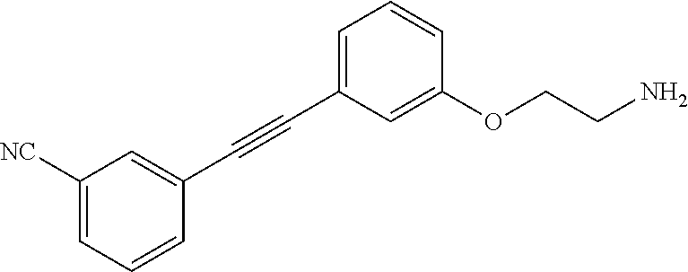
C1(C#CC2=CC=CC(OCCN)=C2)=CC([NC])=CC=C1
